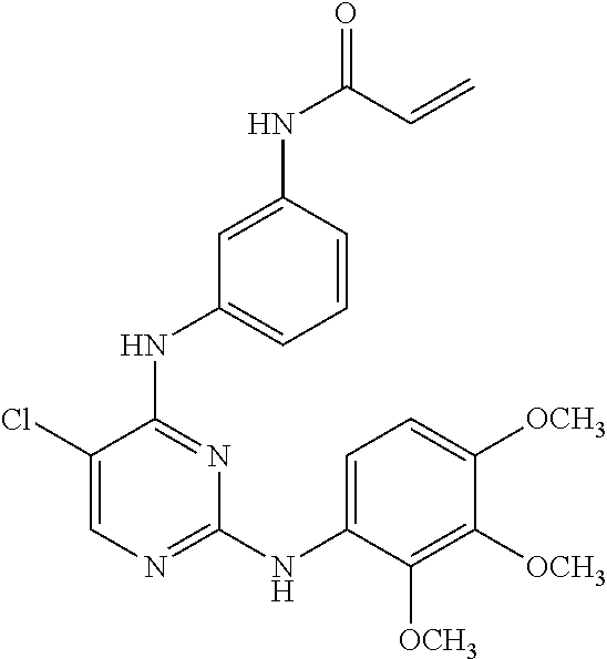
C1(Cl)=CN=C(NC2=CC=C([OCH3])C([OCH3])=C2[OCH3])N=C1NC1=CC=CC(NC(=O)C=C)=C1
